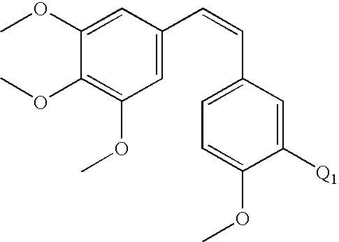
C1=C(C=CC2=CC=C(OC)C([Q1])=C2)C=C(OC)C(OC)=C1OC
